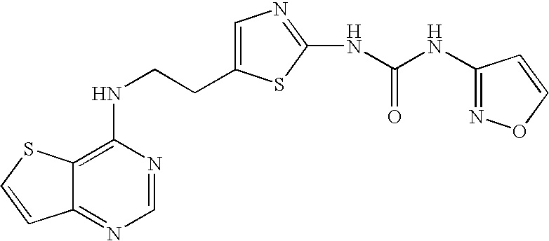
C(CNC1=C2C(=NC=N1)C=CS2)C1=CN=C(NC(=O)NC2=NOC=C2)S1
